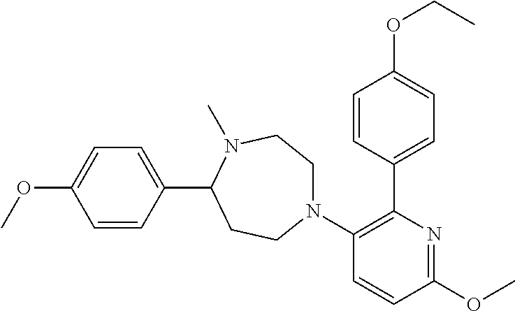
C1=CC(C2CCN(C3=C(C4=CC=C(OCC)C=C4)N=C(OC)C=C3)CCN2C)=CC=C1OC
